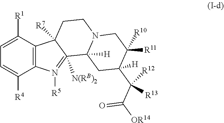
C12=C(C([R1])=CC=C1[R4])C1([R7])C([N(RB)2])(=N2[R5])C2([H])N(CC1)CC([R11])([R10])C(C(C(=O)[OR14])([R13])[R12])([H])C2
